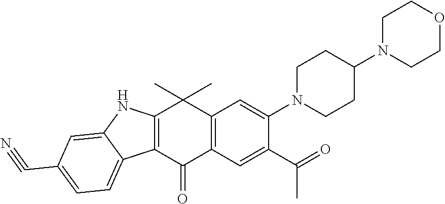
C12=C(C(=O)C3=C(C1(C)C)C=C(N1CCC(N4CCOCC4)CC1)C(C(=O)C)=C3)C1=CC=C(C#N)C=C1N2
